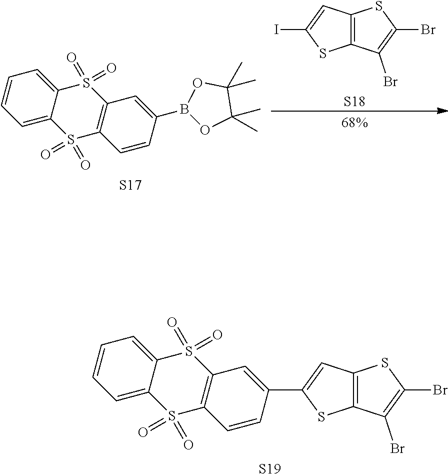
C12=C(C(Br)=C(Br)S1)SC(I)=C2.[S18].[S17].C1=C2C(=CC=C1)S(=O)(=O)C1=C(S2(=O)=O)C=CC(B2OC(C)(C)C(C)(C)O2)=C1.C1=C2C(=CC=C1)S(=O)(=O)C1=C(S2(=O)=O)C=CC(C2=CC3=C(C(Br)=C(Br)S3)S2)=C1.[S19]
